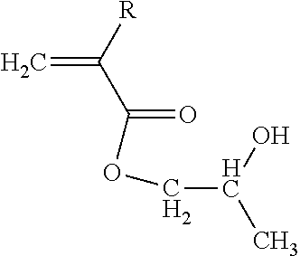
O(C(=O)C([R])=C)CC(C)O
